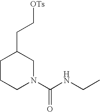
C1CCN(C(NCC)=O)CC1CC[OTs]
